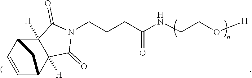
C1=CC2C3([H])C([H])(C1C2)C(=O)N(CCCC(NCCO[H])=O)C3=O
